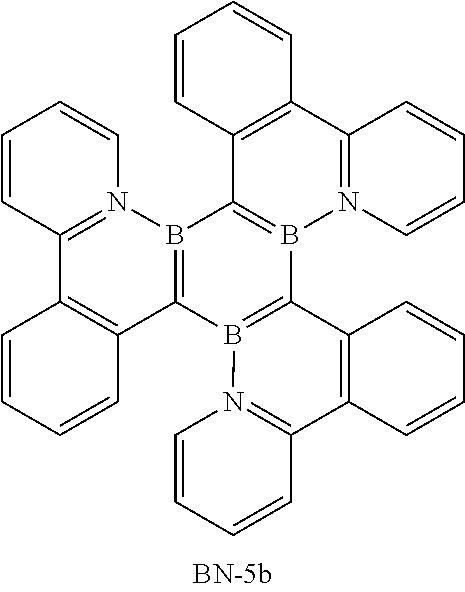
B12=C(B3=C(B4=C1C1=C(C5=N4C=CC=C5)C=CC=C1)C1=C(C4=N3C=CC=C4)C=CC=C1)C1=C(C3=N2C=CC=C3)C=CC=C1
